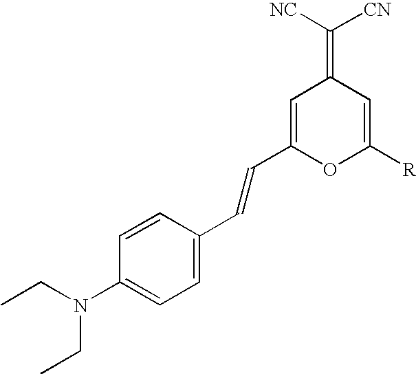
C1=C(C=CC2=CC(=C([NC])[CN])C=C([R])O2)C=CC(N(CC)CC)=C1
